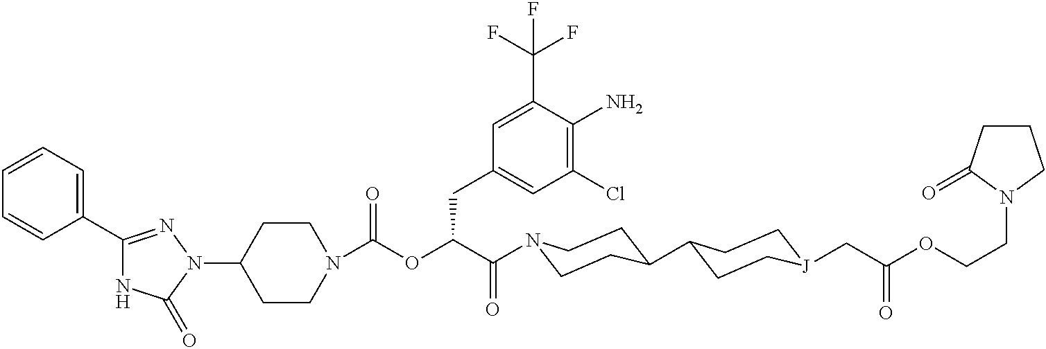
N1(C2CCN(C(=O)OC(C(=O)N3CCC(C4CC[J](CC(OCCN5CCCC5=O)=O)CC4)CC3)CC3=CC(Cl)=C(N)C(C(F)(F)F)=C3)CC2)N=C(C2=CC=CC=C2)NC1=O
